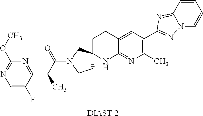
C1CN(C(C(C2=NC(OC)=NC=C2F)C)=O)CC12CCC1=CC(C3=NN4C=CC=CC4=N3)=C(C)N=C1N2.[DIAST-2]
